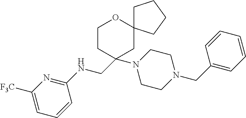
C1([F3C])=CC=CC(NCC2(N3CCN(CC4=CC=CC=C4)CC3)CCOC3(C2)CCCC3)=N1
